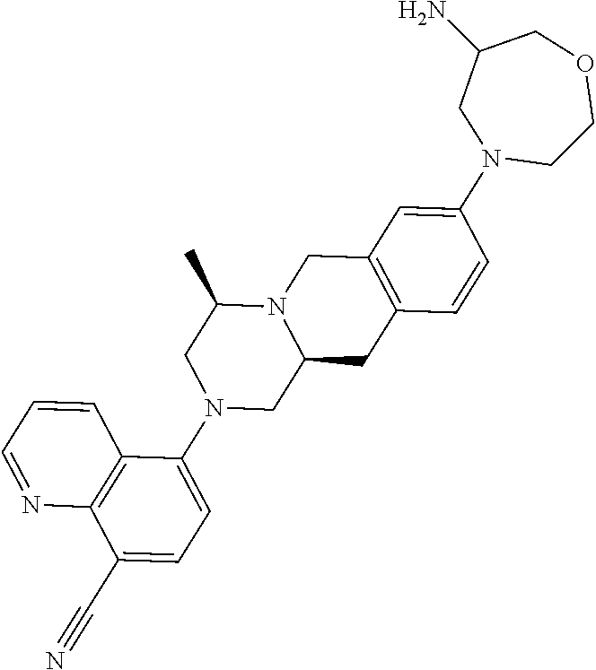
C1=CC2=C(C=C1N1CCOCC(N)C1)CN1C(CN(C3=CC=C(C#N)C4=C3C=CC=N4)CC1C)C2
